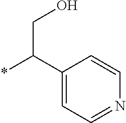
C1(C(*)CO)=CC=NC=C1
